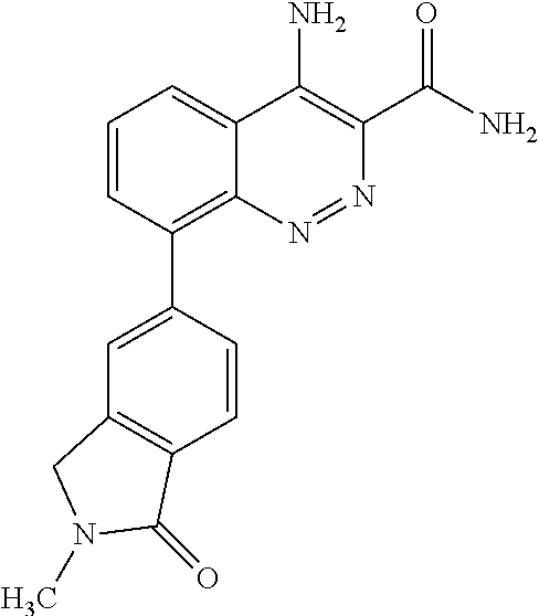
C1(C2=CC3=C(C=C2)C(=O)N(C)C3)=C2C(=CC=C1)C(N)=C(C(N)=O)N=N2
